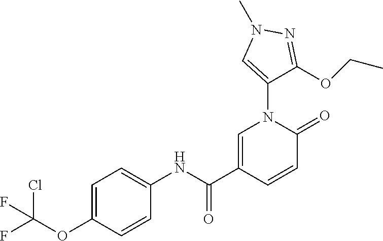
C(OC1=CC=C([HN]C(=O)C2=CN(C3=CN(C)N=C3OCC)C(=O)C=C2)C=C1)(Cl)(F)F
